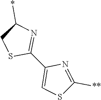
C1(*)CSC(C2=CSC([**])=N2)=N1
